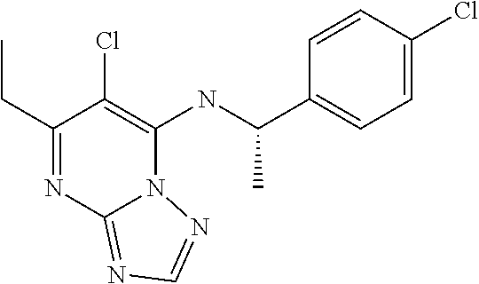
C1(CC)=NC2=NC=NN2C(NC(C2=CC=C(Cl)C=C2)C)=C1Cl
